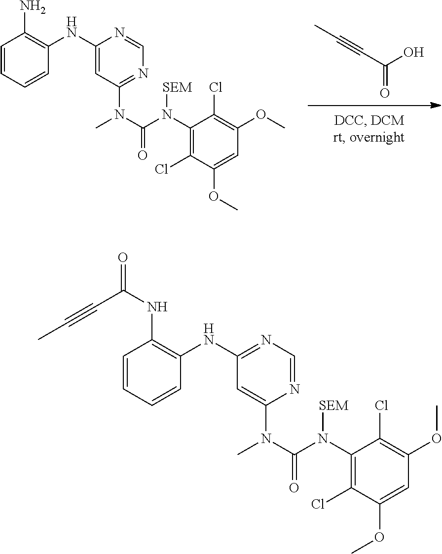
C(#CC(=O)O)C.C1=CC=CC(NC2=CC(N(C(N(C3=C(Cl)C(OC)=CC(OC)=C3Cl)[SEM])=O)C)=NC=N2)=C1N.C1=CC=CC(NC2=NC=NC(N(C(N(C3=C(Cl)C(OC)=CC(OC)=C3Cl)[SEM])=O)C)=C2)=C1NC(C#CC)=O
